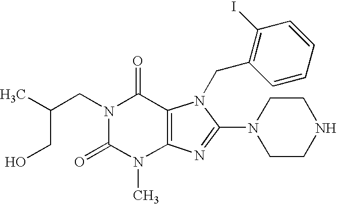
C(N1C(=O)N(C)C2=C(C1=O)N(CC1=C(I)C=CC=C1)C(N1CCNCC1)=N2)C(CO)C
